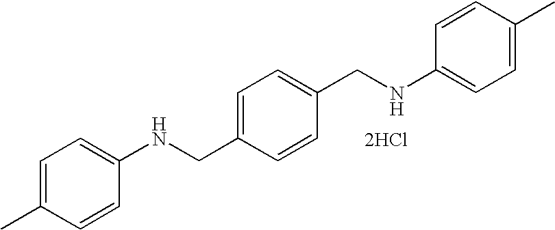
C1=C(C)C=CC(NCC2=CC=C(CNC3=CC=C(C)C=C3)C=C2)=C1.[2HCl]
